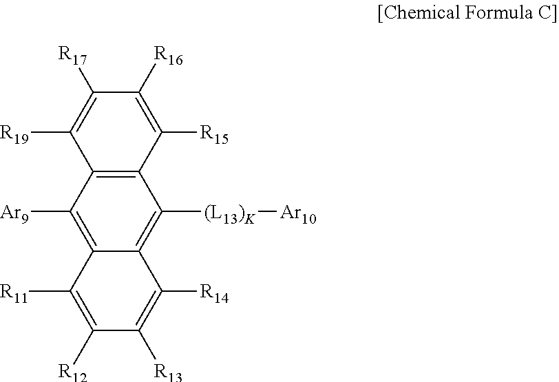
C12=C(C([Ar9])=C3C(=C1[(L13)K][Ar10])C([R14])=C([R13])C([R12])=C3[R11])C([R19])=C([R17])C([R16])=C2[R15]
